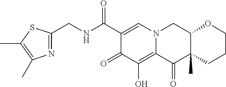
C1(CNC(C2=CN3C(=C(O)C2=O)C(=O)C2(C)C(C3)OCCC2)=O)=NC(C)=C(C)S1
